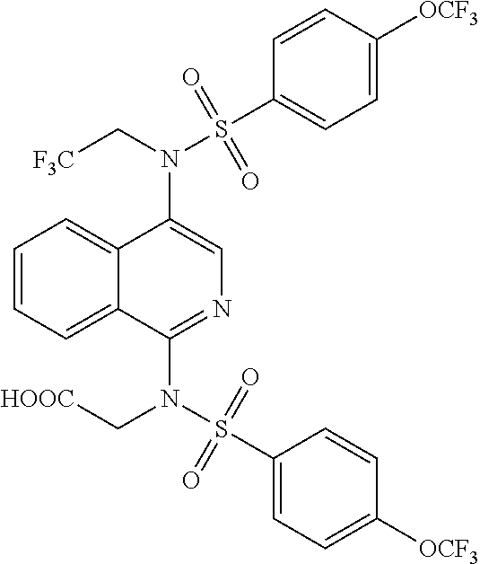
N(C1=CN=C(N(S(C2=CC=C([OCF3])C=C2)(=O)=O)C[HOOC])C2=CC=CC=C12)(C[F3C])S(C1=CC=C([OCF3])C=C1)(=O)=O
